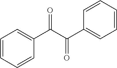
C1=CC=CC(C(C(C2=CC=CC=C2)=O)=O)=C1
